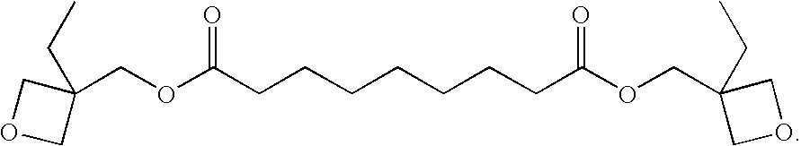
C1(COC(CCCCCCCC(OCC2(CC)COC2)=O)=O)(CC)COC1
